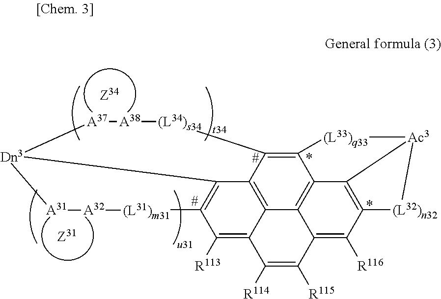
C12=C3C4=C5C6=C1C1=C(C([R116])=C6C([R115])=C([R114])C5=C([R113])C5=C4[Dn3]([A31]:[A32][(L31)m31]5)[A37]:[A38]:[(L34)s34]3)[(L32)n32][Ac3]1[(L33)q33]2
